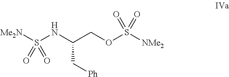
S(NC(COS([NMe2])(=O)=O)C[Ph])([Me2N])(=O)=O
